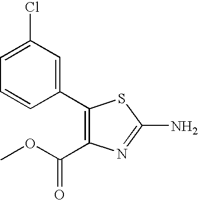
C1(C2=CC(Cl)=CC=C2)=C(C(OC)=O)N=C(N)S1
